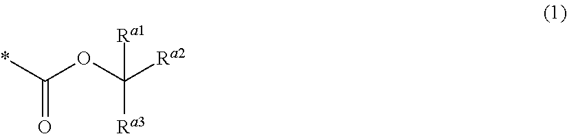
*C(OC([Ra2])([Ra3])[Ra1])=O
